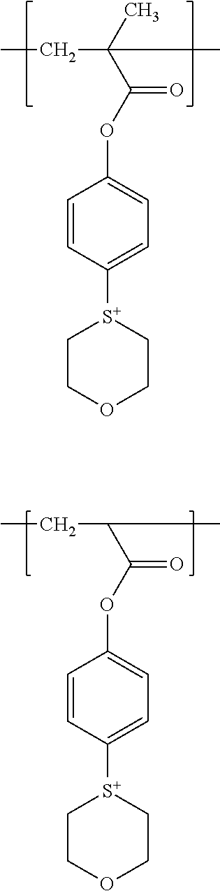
CCC(C(=O)OC1=CC=C([S+]2CCOCC2)C=C1)(C)C.CCC(C)C(=O)OC1=CC=C([S+]2CCOCC2)C=C1
